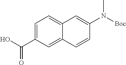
C1=C(C(O)=O)C=C2C(=C1)C=C(N(C)[Boc])C=C2
